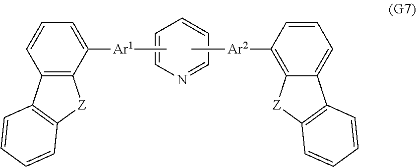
C1=CN=CC=C1.[Ar2](C1=C2C(=CC=C1)C1=C([Z]2)C=CC=C1)C.C[Ar1]C1=CC=CC2=C1[Z]C1=C2C=CC=C1
